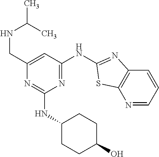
N1=CC=CC2=C1SC(NC1=NC(NC3CCC(O)CC3)=NC(CNC(C)C)=C1)=N2
